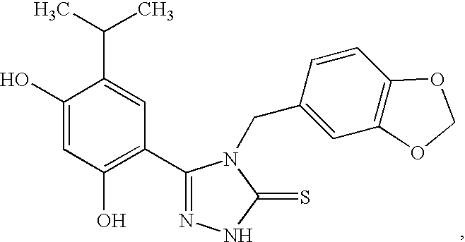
CC(C)C1=CC(C2=NNC(=S)N2CC2=CC3=C(C=C2)OCO3)=C(O)C=C1O
